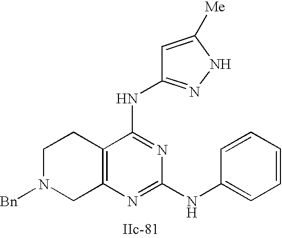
C12=C(N=C(NC3=CC=CC=C3)N=C1NC1=NNC([Me])=C1)CN([Bn])CC2
